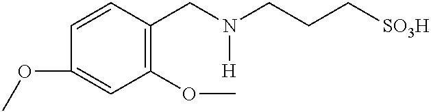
C1(OC)=C(CN(CCC[SO3H])[H])C=CC(OC)=C1
